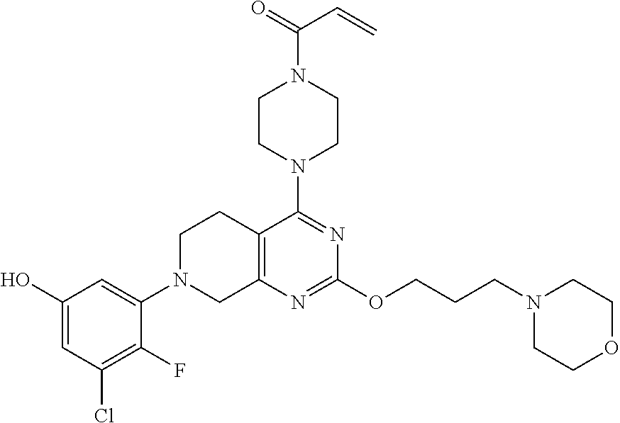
C1(O)=CC(Cl)=C(F)C(N2CC3=C(CC2)C(N2CCN(C(C=C)=O)CC2)=NC(OCCCN2CCOCC2)=N3)=C1
